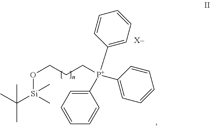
CC(C)([Si](OCCC[P+](C1=CC=CC=C1)(C1=CC=CC=C1)C1=CC=CC=C1)(C)C)C.[X-]
